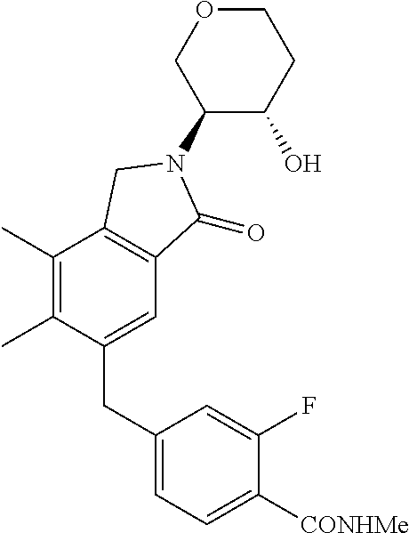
C1(C)=C(C)C(CC2=CC=C([CONHMe])C(F)=C2)=CC2=C1CN(C1C(O)CCOC1)C2=O
